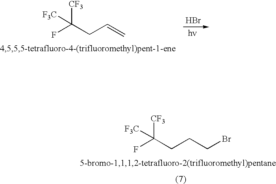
[F3C]C(CC=C)(F)[CF3].Br.[F3C]C(CCCBr)(F)[CF3]
